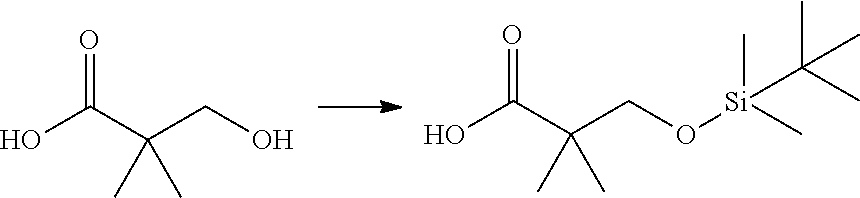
OC(C(CO)(C)C)=O.OC(C(CO[Si](C)(C)C(C)(C)C)(C)C)=O
